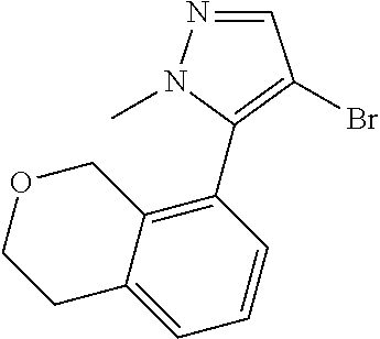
N1=CC(Br)=C(C2=C3C(=CC=C2)CCOC3)N1C
